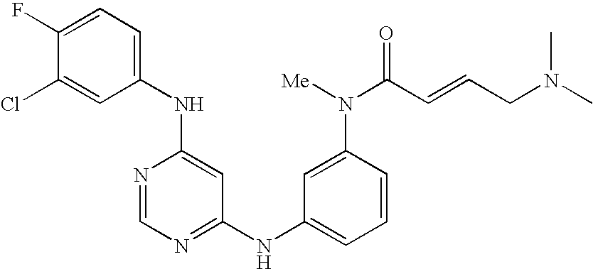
C1(NC2=CC=C(F)C(Cl)=C2)=CC(NC2=CC=CC(N(C(C=CCN(C)C)=O)[Me])=C2)=NC=N1
